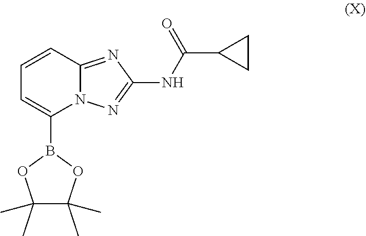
C1=CC2=NC(NC(C3CC3)=O)=NN2C(B2OC(C)(C)C(C)(C)O2)=C1
